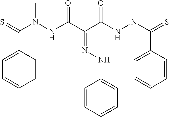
C1=CC=CC(C(=S)N(NC(C(=NNC2=CC=CC=C2)C(=O)NN(C)C(C2=CC=CC=C2)=S)=O)C)=C1
